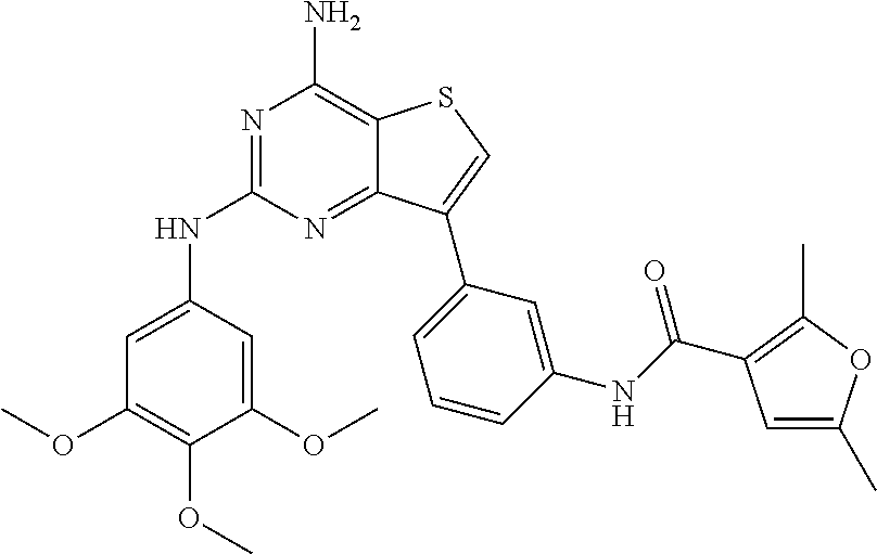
N1=C(NC2=CC(OC)=C(OC)C(OC)=C2)N=C2C(=C1N)SC=C2C1=CC=CC(NC(C2=C(C)OC(C)=C2)=O)=C1
